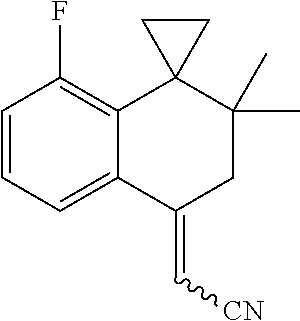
C1=CC=C2C(=C1F)C1(C(C)(C)CC2=C[CN])CC1
